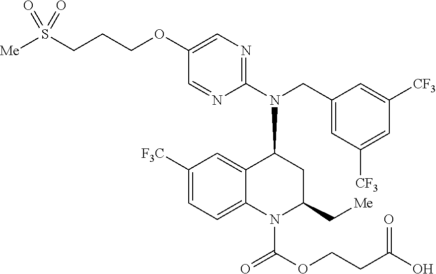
C1(N(CC2=CC([CF3])=CC([CF3])=C2)C2C3=CC([F3C])=CC=C3N(C(OCCC(O)=O)=O)C(C[Me])C2)=NC=C(OCCCS([Me])(=O)=O)C=N1
